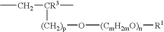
CC[CR3]([(CH2)p]O[(CmH2mO)n][R1])C
